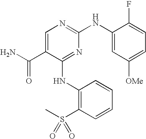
C1=C(C(N)=O)C(NC2=C(S(C)(=O)=O)C=CC=C2)=NC(NC2=CC([OMe])=CC=C2F)=N1
